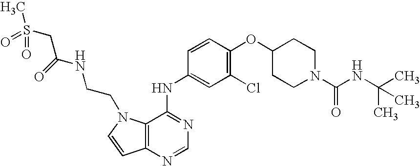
C1=CC(OC2CCN(C(NC(C)(C)C)=O)CC2)=C(Cl)C=C1NC1=NC=NC2=C1N(CCNC(CS(C)(=O)=O)=O)C=C2
